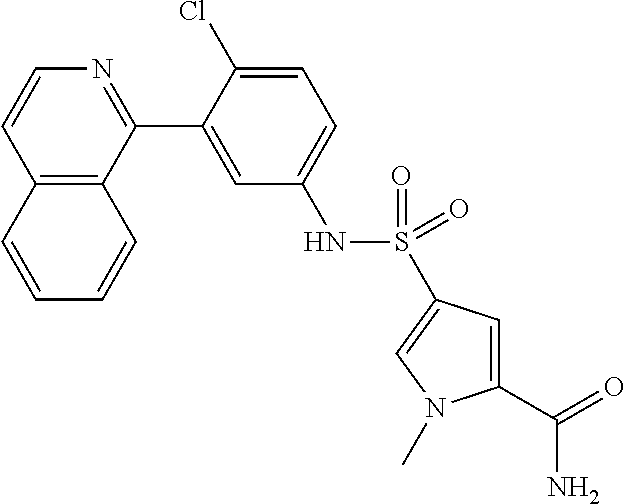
C12=C(C(C3=CC(NS(=O)(=O)C4=CN(C)C(C(=O)N)=C4)=CC=C3Cl)=NC=C1)C=CC=C2
